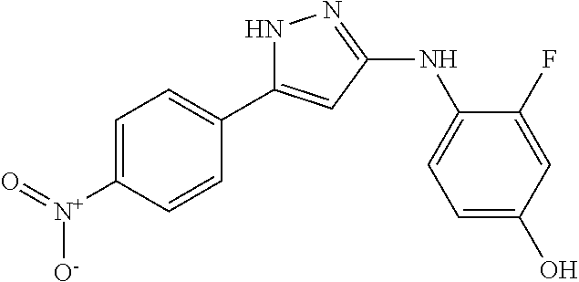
C1=C([N+](=O)[O-])C=CC(C2=CC(NC3=CC=C(O)C=C3F)=NN2)=C1
